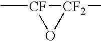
[CF2]1(C)[CF](C)O1
